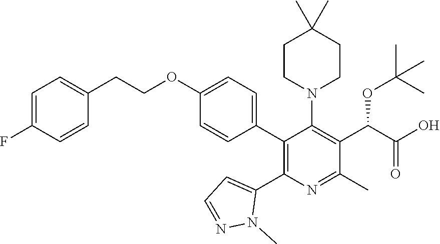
C1=C(F)C=CC(CCOC2=CC=C(C3=C(C4=CC=NN4C)N=C(C)C(C(C(O)=O)OC(C)(C)C)=C3N3CCC(C)(C)CC3)C=C2)=C1
